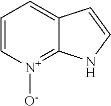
C1=C[N+]([O-])=C2C(=C1)C=CN2
